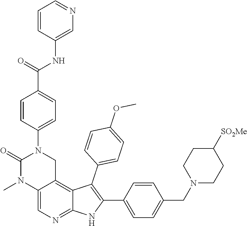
[SO2Me]C1CCN(CC2=CC=C(C3=C(C4=CC=C(OC)C=C4)C4=C5C(=CN=C4N3)N(C)C(=O)N(C3=CC=C(C(=O)NC4=CN=CC=C4)C=C3)C5)C=C2)CC1
